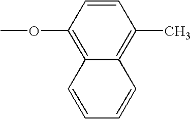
C1(OC)=C2C(=C(C)C=C1)C=CC=C2
